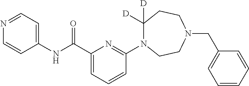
C1([D])([D])N(C2=NC(C(NC3=CC=NC=C3)=O)=CC=C2)CCN(CC2=CC=CC=C2)CC1
